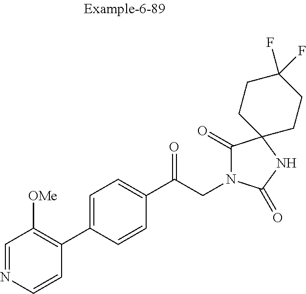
C1=NC=CC(C2=CC=C(C(CN3C(=O)C4(NC3=O)CCC(F)(F)CC4)=O)C=C2)=C1[OMe]
